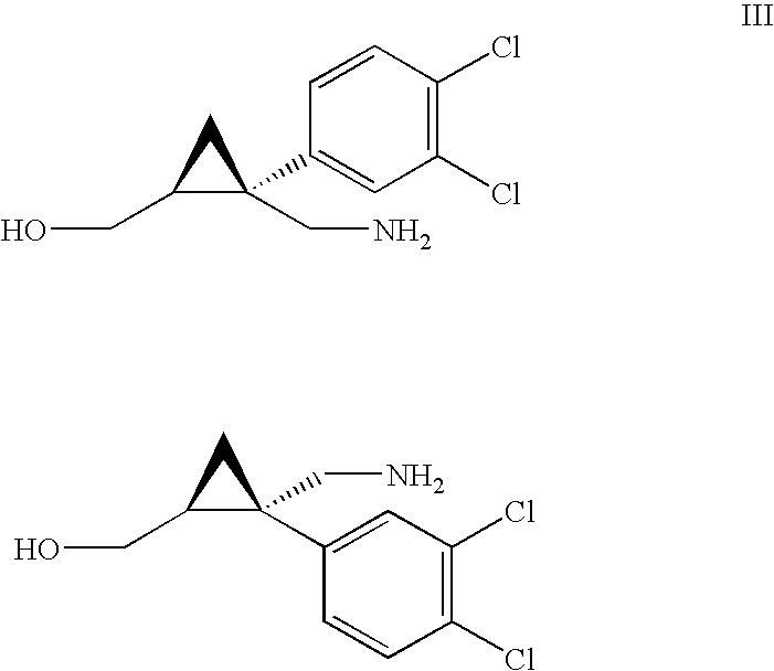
C1C(CO)C1(C1=CC(Cl)=C(Cl)C=C1)CN.C1C(CO)C1(C1=CC(Cl)=C(Cl)C=C1)CN
